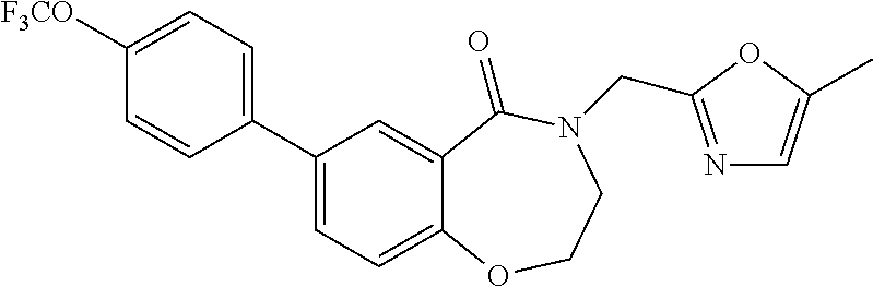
C1(C2=CC=C3C(=C2)C(=O)N(CC2=NC=C(C)O2)CCO3)=CC=C([F3CO])C=C1
